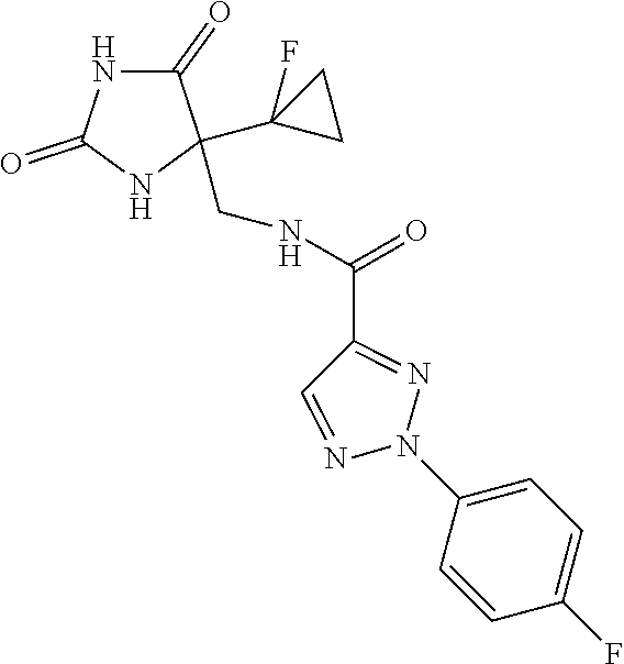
C1(=O)NC(=O)NC1(C1(F)CC1)CNC(C1=NN(C2=CC=C(F)C=C2)N=C1)=O
